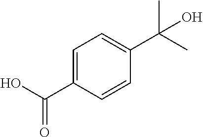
C1=C(C(O)=O)C=CC(C(C)(C)O)=C1
